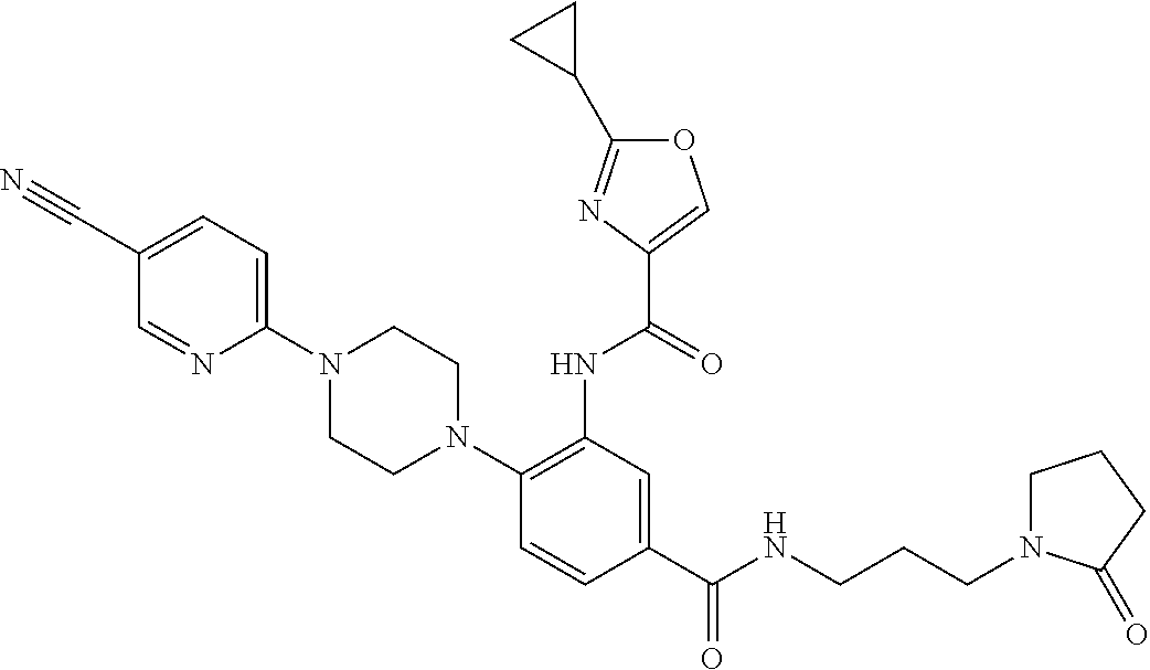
C1(C(NCCCN2CCCC2=O)=O)=CC(NC(=O)C2=COC(C3CC3)=N2)=C(N2CCN(C3=CC=C(C#N)C=N3)CC2)C=C1
